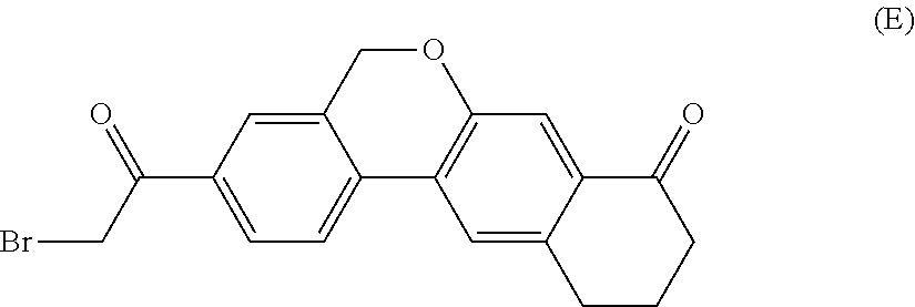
C1=C2COC3=C(C2=CC=C1C(CBr)=O)C=C1C(=C3)C(=O)CCC1
